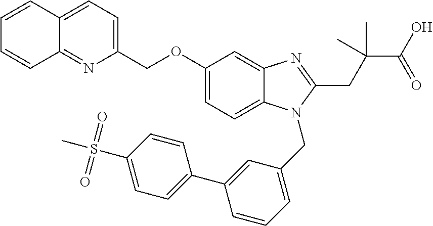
C1(COC2=CC=C3C(=C2)N=C(CC(C(O)=O)(C)C)N3CC2=CC=CC(C3=CC=C(S(C)(=O)=O)C=C3)=C2)=CC=C2C(=N1)C=CC=C2
